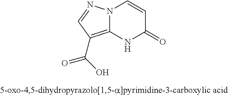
N12C(=C(C(O)=O)C=N1)NC(=O)C=C2
